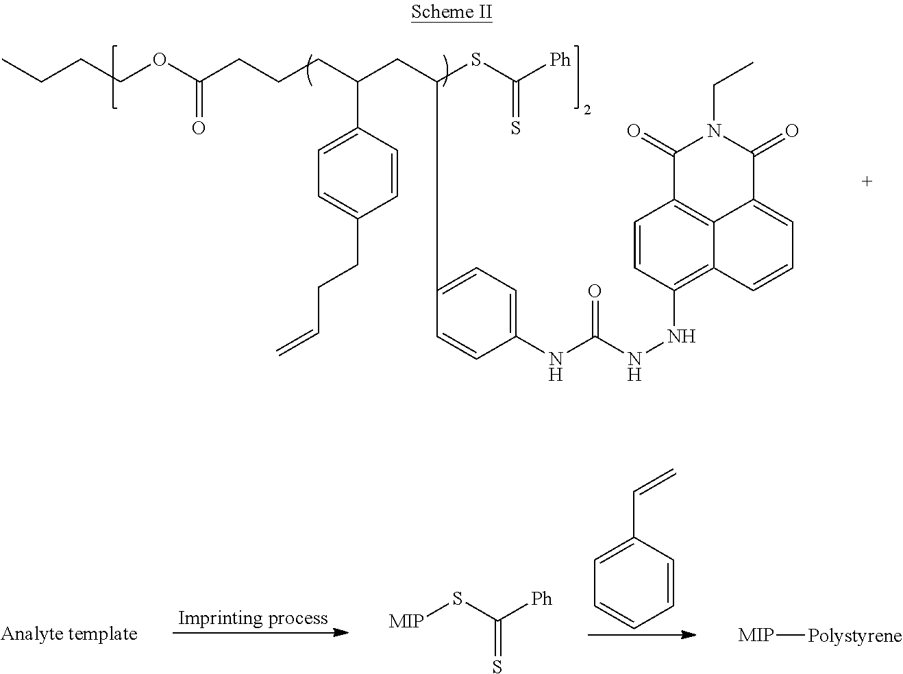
O(C(CCCC(CC(SC([Ph])=S)C1=CC=C(NC(NNC2=C3C4=C(C=C2)C(=O)N(CC)C(=O)C4=CC=C3)=O)C=C1)C1=CC=C(CCC=C)C=C1)=O)CCCC.S=C(S[MIP])[Ph].[MIP][Polystyrene].C1=CC(C=C)=CC=C1
